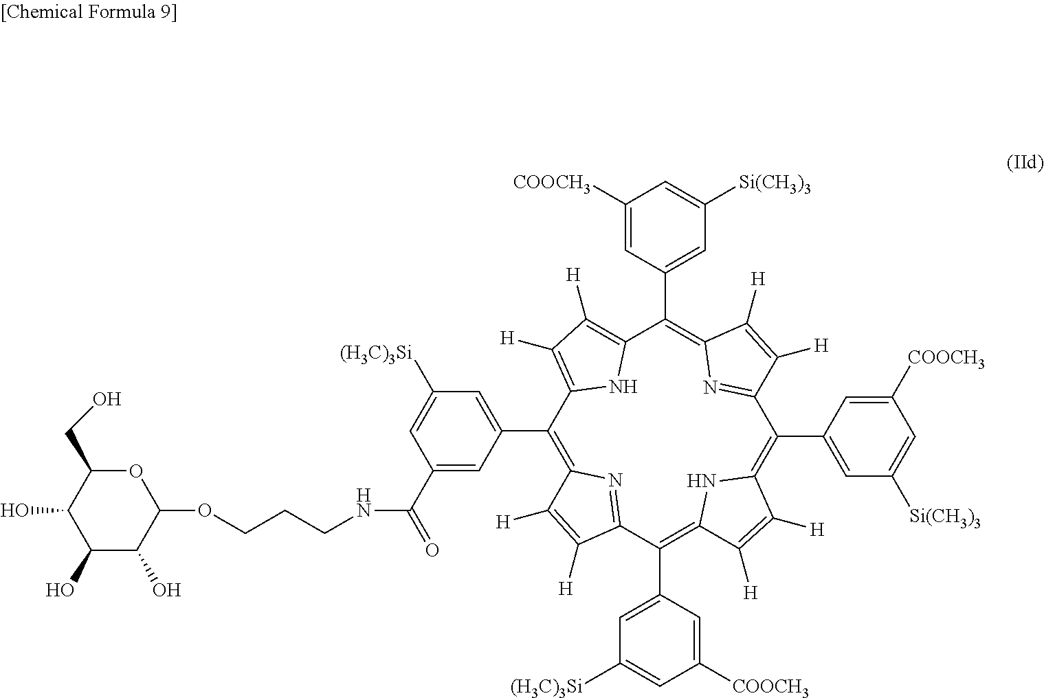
C1(C2=CC([(H3C)3Si])=CC(C(NCCCOC3OC(CO)C(O)C(O)C3O)=O)=C2)=C2N=C(C(C3=CC([(H3C)3Si])=CC([COOCH3])=C3)=C3NC(=C(C4=CC([Si(CH3)3])=CC([COOCH3])=C4)C4=NC(=C(C5=CC([Si(CH3)3])=CC([COOCH3])=C5)C5=C([H])C([H])=C1N5)C([H])=C4[H])C([H])=C3[H])C([H])=C2[H]
